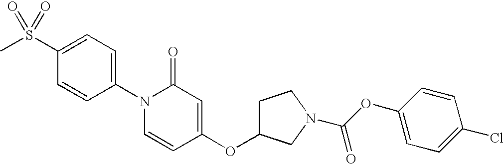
C1(S(C)(=O)=O)=CC=C(N2C=CC(OC3CCN(C(OC4=CC=C(Cl)C=C4)=O)C3)=CC2=O)C=C1
